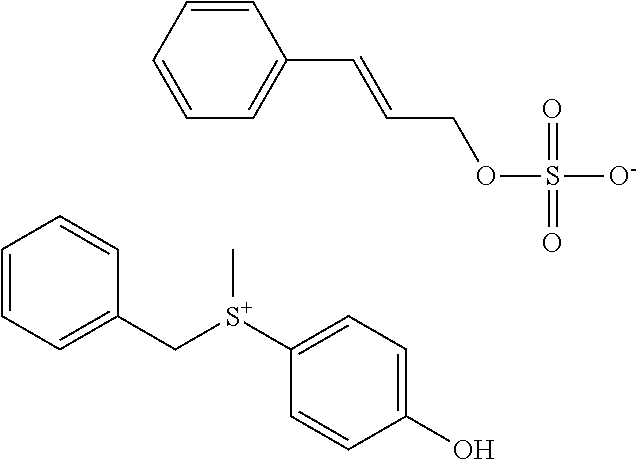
C1([S+](CC2=CC=CC=C2)C)=CC=C(O)C=C1.C1=CC=CC(C=CCOS([O-])(=O)=O)=C1
